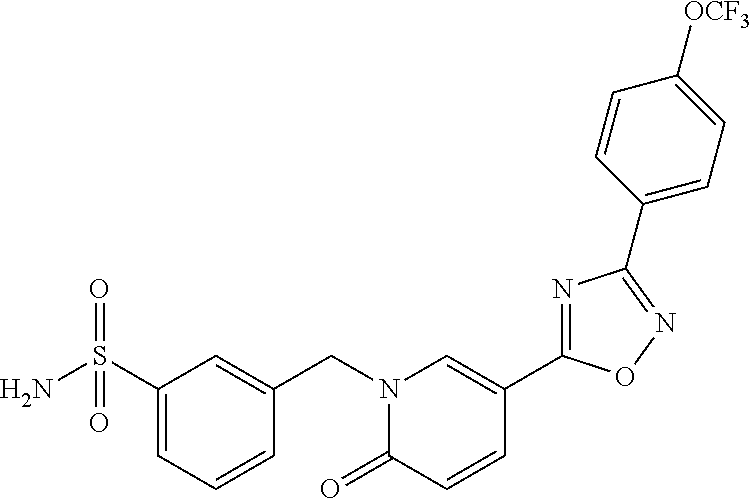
C1(S(N)(=O)=O)=CC=CC(CN2C(=O)C=CC(C3=NC(C4=CC=C([OCF3])C=C4)=NO3)=C2)=C1
